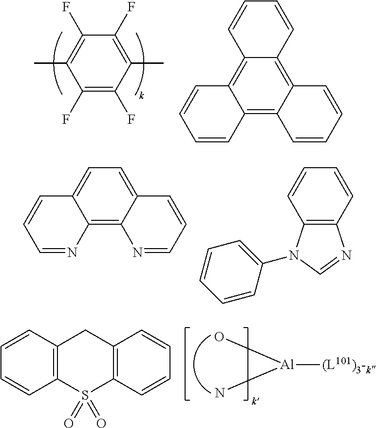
CC1=C(F)C(F)=C(C)C(F)=C1F.C12=C3C(=C4C(=C1C=CC=C2)C=CC=C4)C=CC=C3.C12=C3C(=CC=C1C=CC=N2)C=CC=N3.C12=C(C=CC=C1)N=CN2C1=CC=CC=C1.[Al]([(L101)3-k])(O)N.C12=C(C=CC=C1)CC1=C(S2(=O)=O)C=CC=C1
